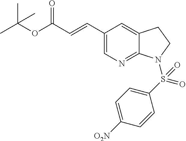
C1(C=CC(=O)OC(C)(C)C)=CN=C2C(=C1)CCN2S(C1=CC=C([O2N])C=C1)(=O)=O
